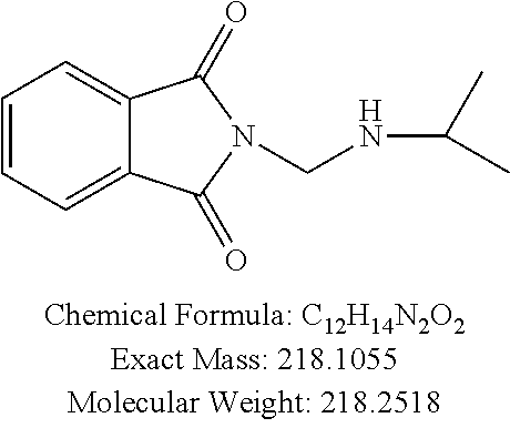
C1=CC=C2C(=C1)C(=O)N(CNC(C)C)C2=O
